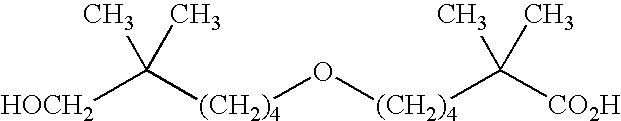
[HOCH2]C([(CH2)4]O[(CH2)4]C([CO2H])(C)C)(C)C
